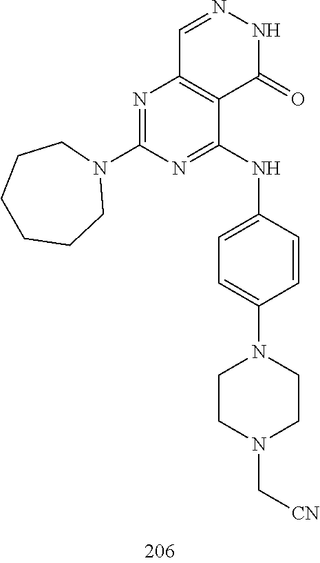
C1=NNC(=O)C2=C1N=C(N1CCCCCC1)N=C2NC1=CC=C(N2CCN(C[CN])CC2)C=C1
